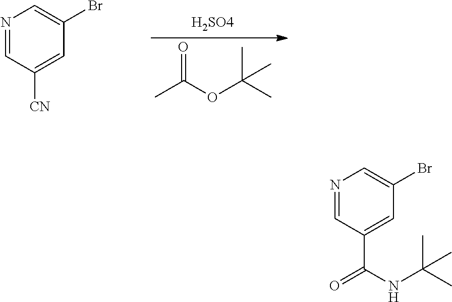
O=C(OC(C)(C)C)C.N1=CC([CN])=CC(Br)=C1.N1=CC(C(NC(C)(C)C)=O)=CC(Br)=C1
